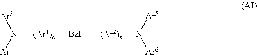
[Ar3]N([Ar4])[(Ar1)a][BzF][(Ar2)b]N([Ar6])[Ar5]
